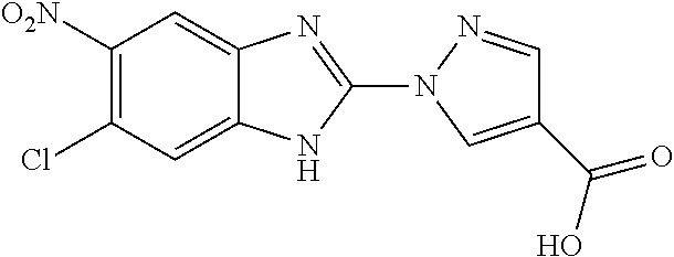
C1=C2C(=CC([O2N])=C1Cl)N=C(N1C=C(C(O)=O)C=N1)N2
